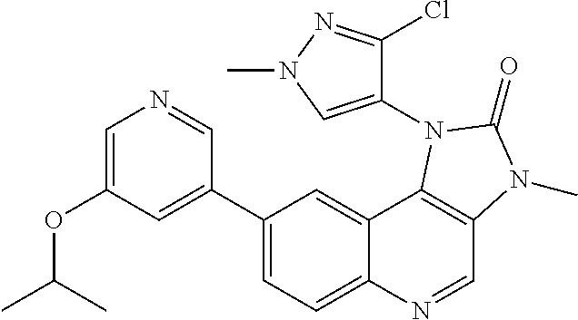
C1=C(OC(C)C)C=C(C2=CC=C3C(=C2)C2=C(C=N3)N(C)C(=O)N2C2=CN(C)N=C2Cl)C=N1
